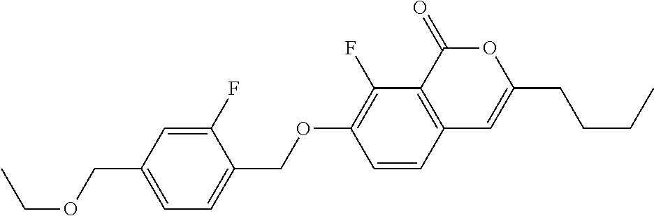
C12=C(C(=O)OC(CCCC)=C1)C(F)=C(OCC1=CC=C(COCC)C=C1F)C=C2
